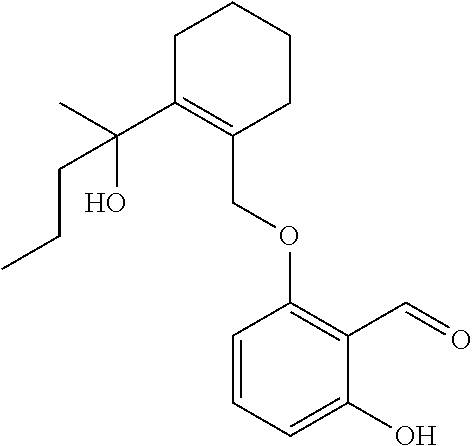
C1C(C(C)(O)CCC)=C(COC2=C(C=O)C(O)=CC=C2)CCC1
